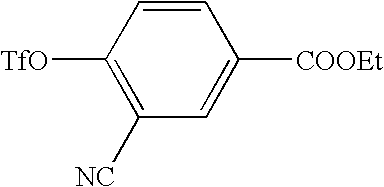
C1=CC([TfO])=C([NC])C=C1[COOEt]
